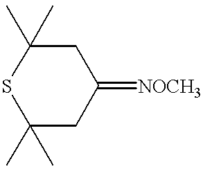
S1C(C)(C)CC(=[NOCH3])CC1(C)C
